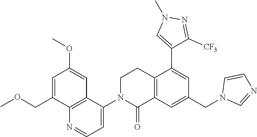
C(C1=CC(OC)=CC2=C1N=CC=C2N1C(=O)C2=C(CC1)C(C1=CN(C)N=C1[CF3])=CC(CN1C=NC=C1)=C2)OC
